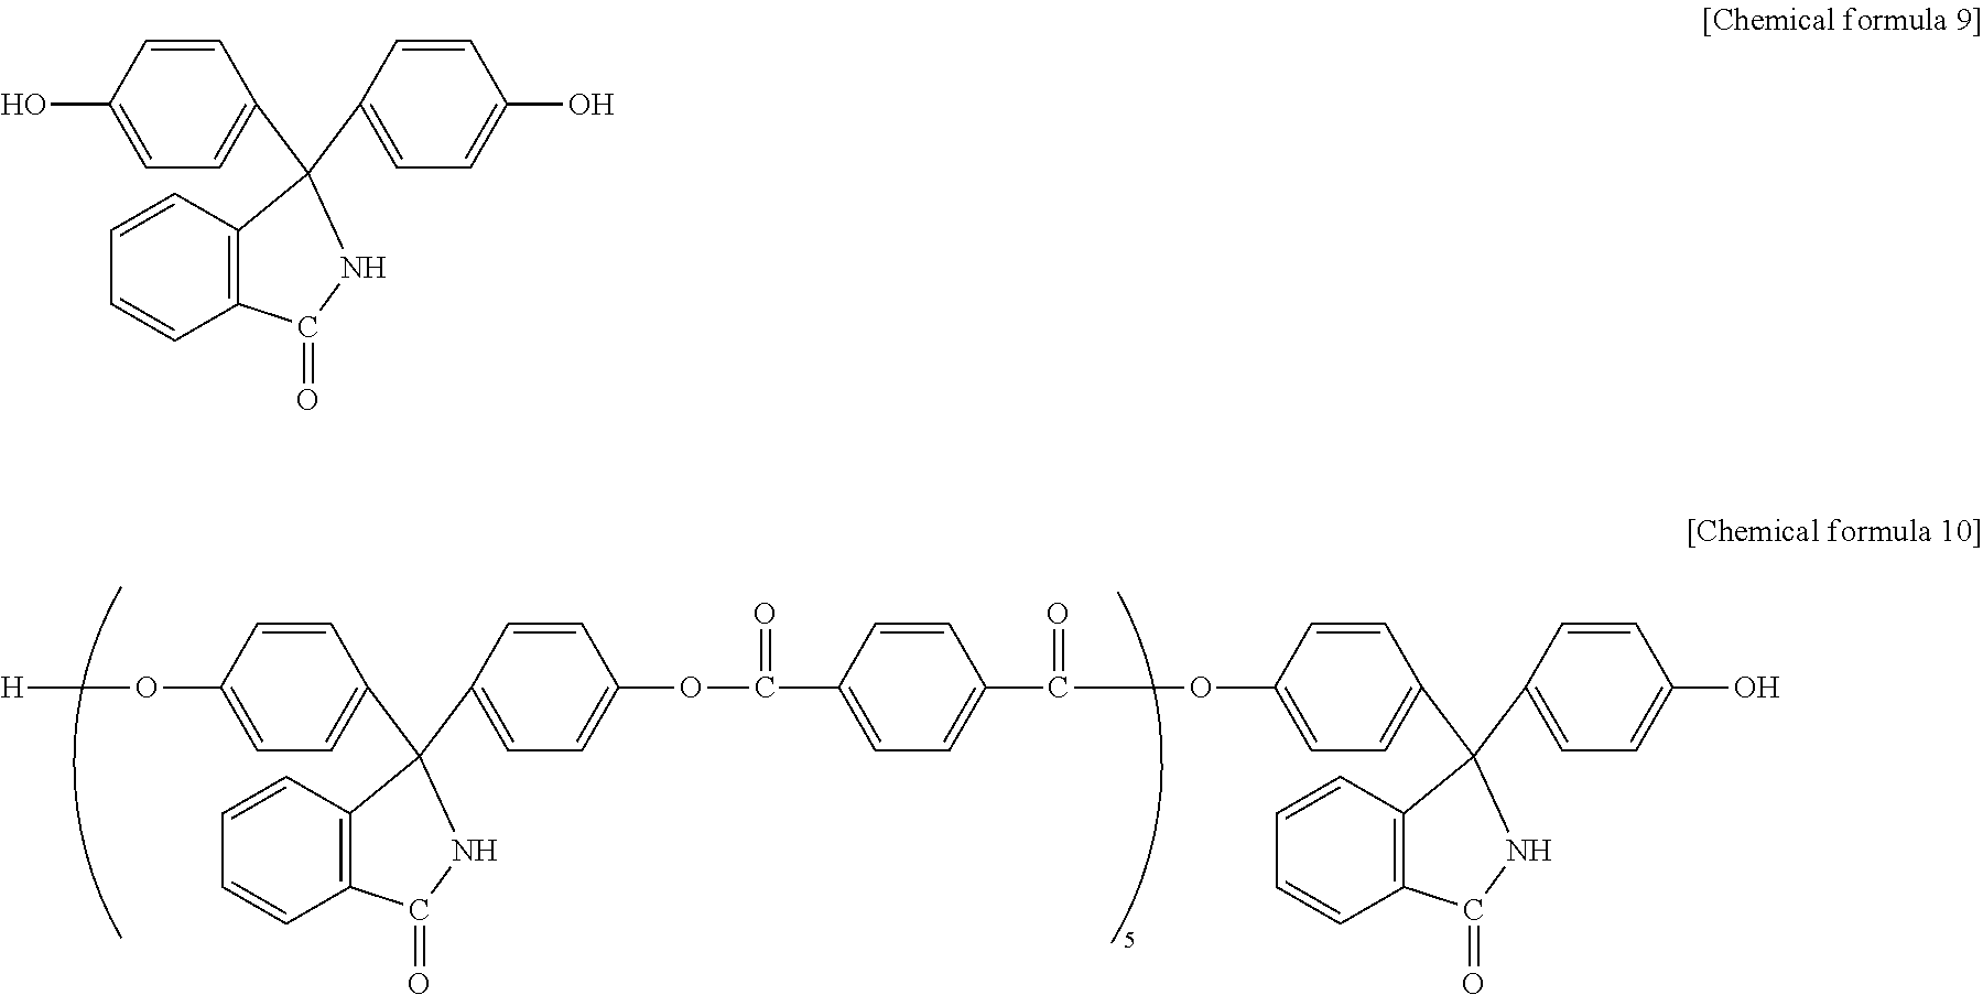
C1=CC(O)=CC=C1C1(C2=CC=C(O)C=C2)C2=C(C=CC=C2)C(=O)N1.C1=CC(O[H])=CC=C1C1(C2=CC=C(OC(=O)C3=CC=C(C(=O)OC4=CC=C(C5(C6=CC=C(O)C=C6)C6=C(C=CC=C6)C(=O)N5)C=C4)C=C3)C=C2)C2=C(C=CC=C2)C(=O)N1
